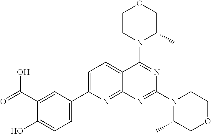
C1=C(C2=CC=C(O)C(C(O)=O)=C2)N=C2C(=C1)C(N1C(C)COCC1)=NC(N1C(C)COCC1)=N2
